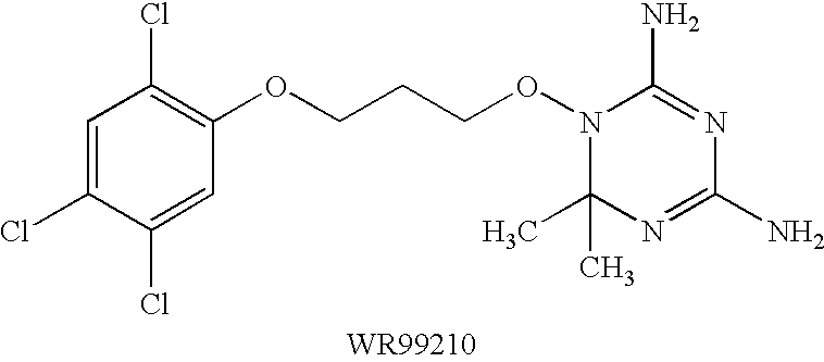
C1=C(Cl)C(Cl)=CC(OCCCON2C(C)(C)N=C(N)N=C2N)=C1Cl
